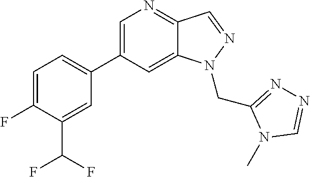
C1(C2=CC=C(F)C(C(F)F)=C2)=CN=C2C(=C1)N(CC1=NN=CN1C)N=C2
